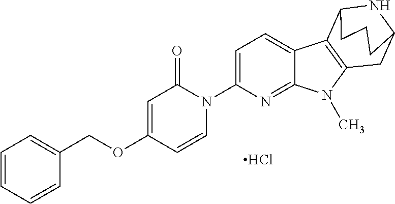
Cl.O(C1=CC(=O)N(C2=CC=C3C(=N2)N(C)C2=C3C3NC(C2)CCC3)C=C1)CC1=CC=CC=C1
